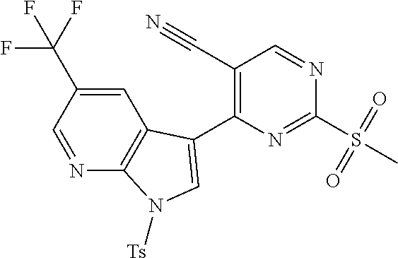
C1(C2=CN([Ts])C3=C2C=C(C(F)(F)F)C=N3)=C(C#N)C=NC(S(C)(=O)=O)=N1
